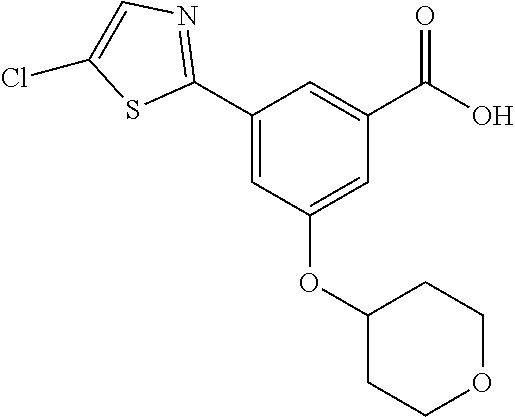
C1=C(OC2CCOCC2)C=C(C2=NC=C(Cl)S2)C=C1C(O)=O
